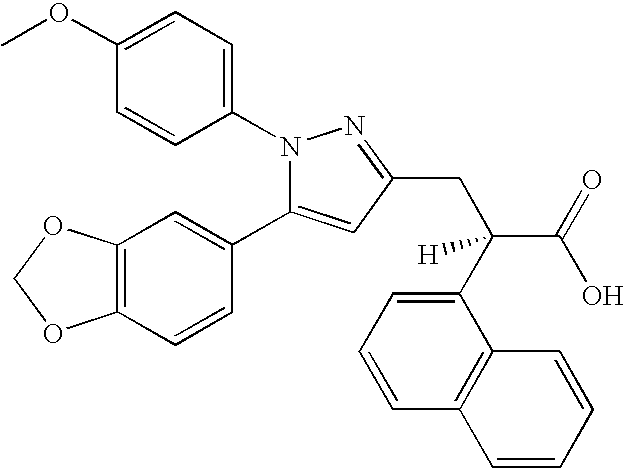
C1(OC)=CC=C(N2C(C3=CC4=C(C=C3)OCO4)=CC(CC(C(=O)O)(C3=CC=CC4=C3C=CC=C4)[H])=N2)C=C1
